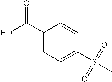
C1(S(C)(=O)=O)=CC=C(C(O)=O)C=C1
